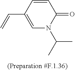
C1=CC(C=C)=CN(C(C)C)C1=O
